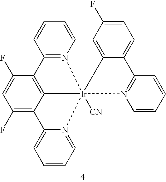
C1(F)=CC(F)=C2C3=C1C1=N(C=CC=C1)[Ir]31([CN])(N3=CC=CC=C23)C2=CC(F)=CC=C2C2=N1C=CC=C2
